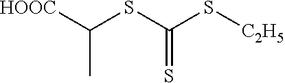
[HOOC]C(SC(S[C2H5])=S)C
